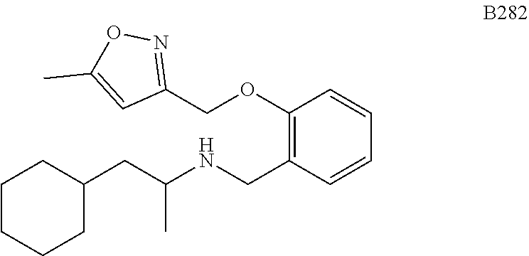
C1=C(C)ON=C1COC1=C(CNC(CC2CCCCC2)C)C=CC=C1
